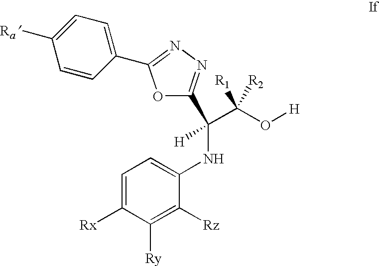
C(C(O[H])([R1])[R2])(NC1=CC=C([Rx])C([Ry])=C1[Rz])([H])C1=NN=C(C2=CC=C([Ra])C=C2)O1
